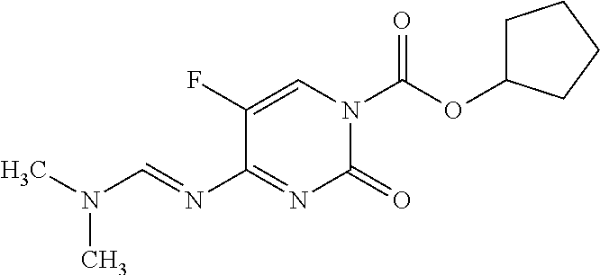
C1(F)=CN(C(OC2CCCC2)=O)C(=O)N=C1N=CN(C)C
